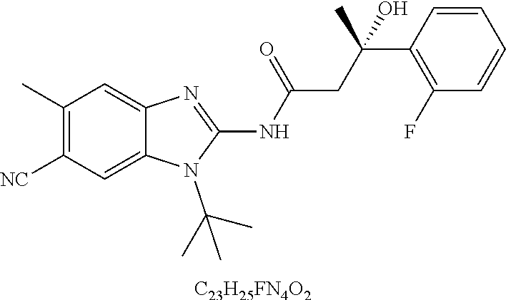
C1(C)=C([NC])C=C2C(=C1)N=C(NC(CC(C1=C(F)C=CC=C1)(C)O)=O)N2C(C)(C)C.[C23H25FN4O2]
